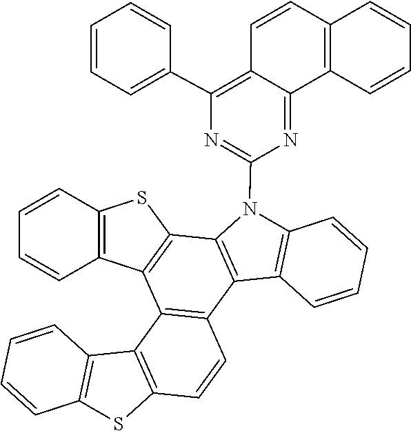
C1=CC=CC2=C1C1=C(C3=C(C4=C(N3C3=NC(C5=CC=CC=C5)=C5C(=N3)C3=C(C=C5)C=CC=C3)C=CC=C4)C3=C1C1=C(C=C3)SC3=C1C=CC=C3)S2
